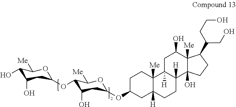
C1(O)C(O)CC(OC2C(O)CC(OC3CC4([H])C([Me])(CC3)C3([H])C([H])(CC4)C4(O)C([Me])(C(O)C3)C(C(CCO)CO)CC4)OC2[Me])OC1[Me]
